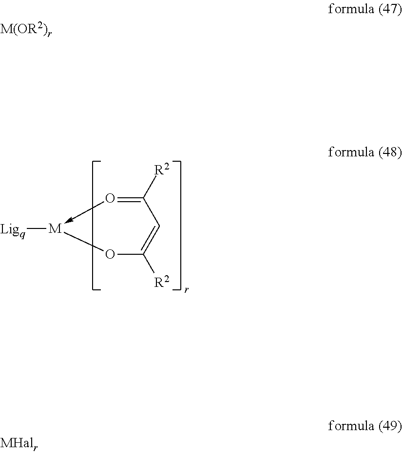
C1([R2])=O->[M]([Ligq])OC([R2])=C1
